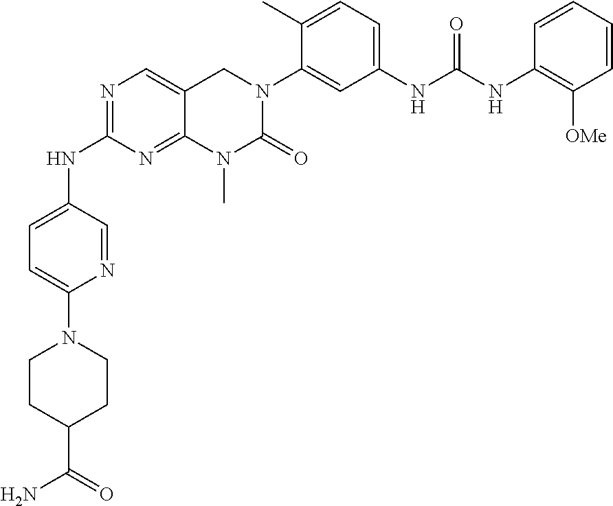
N1=C(NC2=CC=C(N3CCC(C(=O)N)CC3)N=C2)N=C2C(=C1)CN(C1=CC(NC(NC3=C([OMe])C=CC=C3)=O)=CC=C1C)C(=O)N2C
